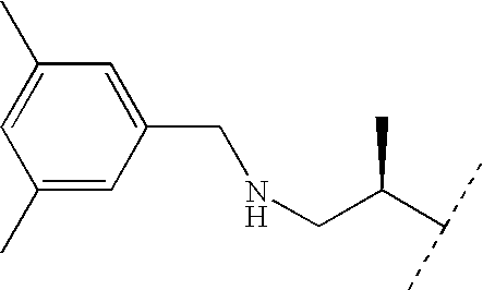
C1(C)=CC(CNCC(C(C)C)C)=CC(C)=C1
